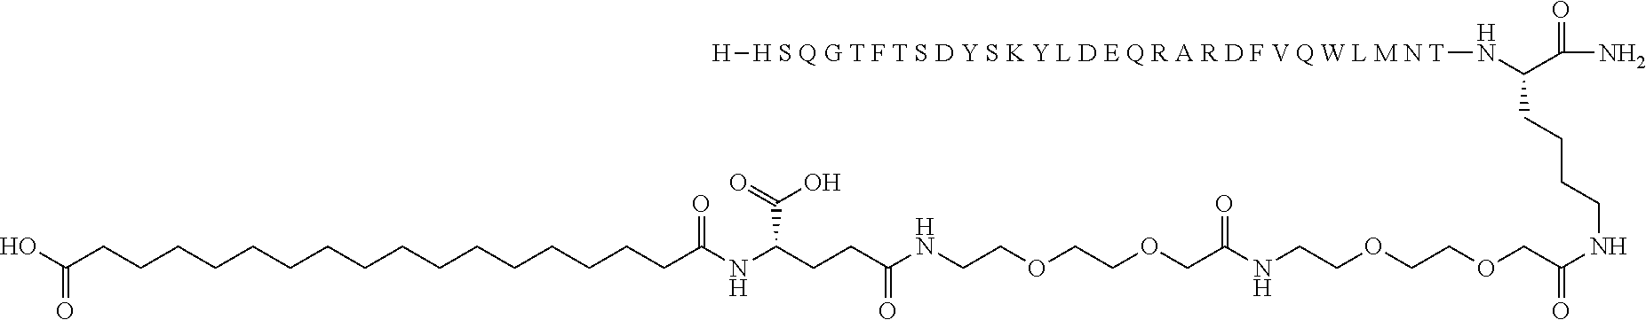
OC(CCCCCCCCCCCCCCCCC(=O)NC(CCC(=O)NCCOCCOCC(NCCOCCOCC(NCCCCC(C(=O)N)N[H S Q G T F T S D Y S K Y L D E Q R A R D F V Q W L M N T][H])=O)=O)C(=O)O)=O
